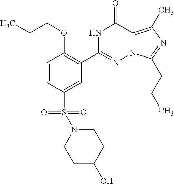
C1=CC(S(=O)(=O)N2CCC(O)CC2)=CC(C2=NN3C(=C(C)N=C3CCC)C(=O)N2)=C1OCCC
